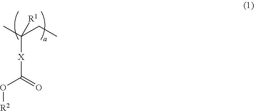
CC(CC)([R1])[X]C(O[R2])=O
